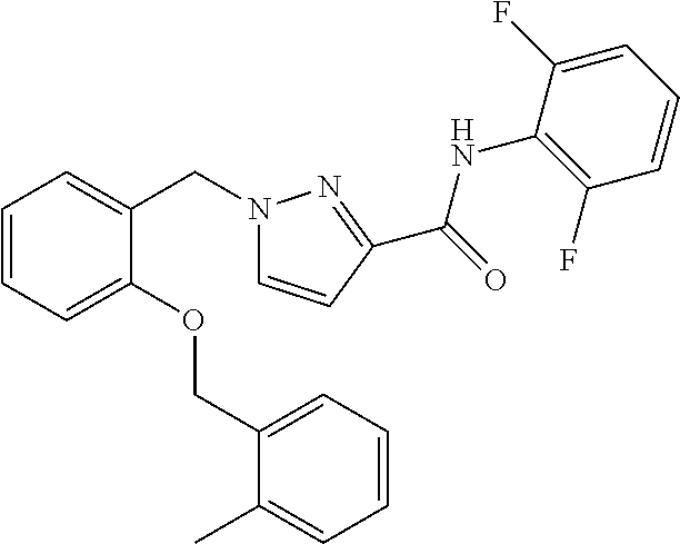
C1=CC=C(OCC2=CC=CC=C2C)C(CN2C=CC(C(=O)NC3=C(F)C=CC=C3F)=N2)=C1
